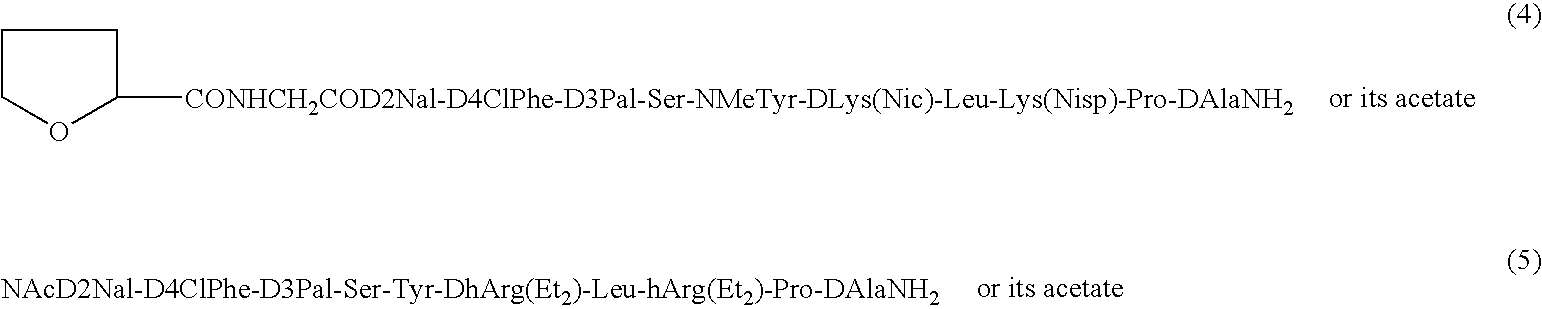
C1COC([CONHCH2COD2Nal-D4ClPhe-D3Pal-Ser-NMeTyr-DLys(Nic)-Leu-Lys(Nisp)-Pro-DAlaNH2])C1
